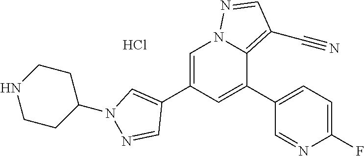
C1=C(C2=CN(C3CCNCC3)N=C2)C=C(C2=CC=C(F)N=C2)C2=C(C#N)C=NN12.Cl
